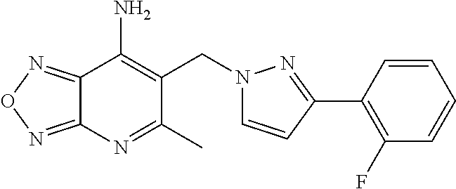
C12=NON=C1N=C(C)C(CN1N=C(C3=C(F)C=CC=C3)C=C1)=C2N
